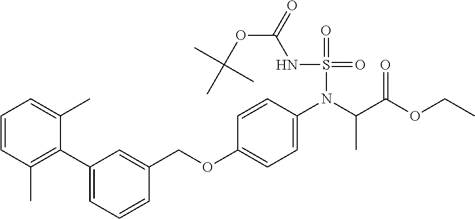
C1=CC(C)=C(C2=CC=CC(COC3=CC=C(N(C(C(OCC)=O)C)S(=O)(=O)NC(OC(C)(C)C)=O)C=C3)=C2)C(C)=C1
